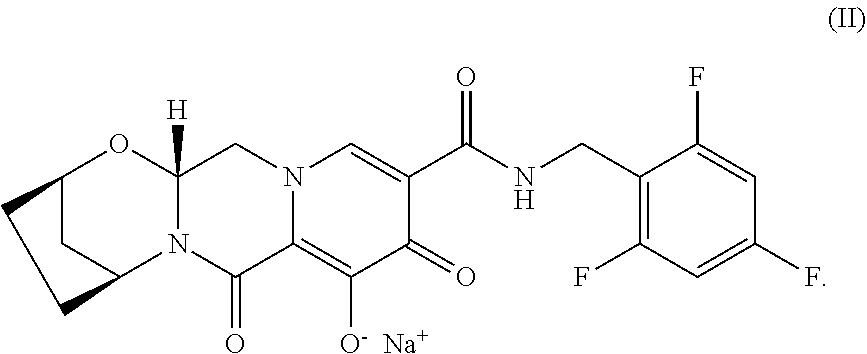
C12([H])N(C(=O)C3=C([O-  Na+])C(=O)C(C(NCC4=C(F)C=C(F)C=C4F)=O)=CN3C1)C1CC(O2)CC1
